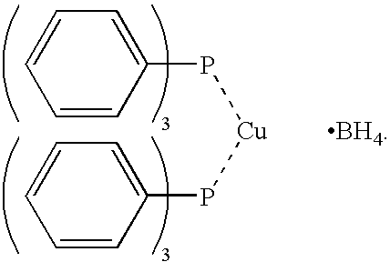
C1=CC(P[Cu]PC2=CC=CC=C2)=CC=C1.[BH4]
